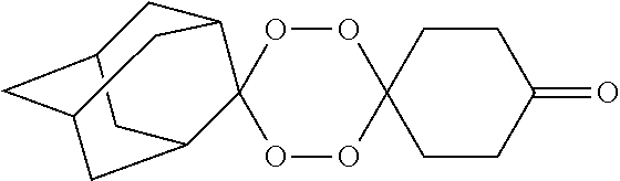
O1OC2(OOC13C1CC4CC(CC3C4)C1)CCC(=O)CC2
